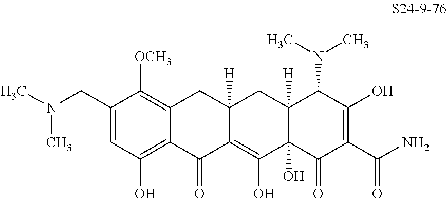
C1(CN(C)C)=CC(O)=C2C(=C1[OCH3])CC1([H])C(=C(O)C3(O)C([H])(C1)C(N(C)C)C(O)=C(C(N)=O)C3=O)C2=O
